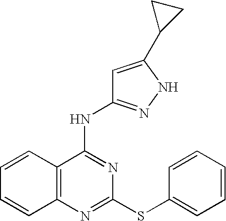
C1=CC2=C(C=C1)N=C(SC1=CC=CC=C1)N=C2NC1=NNC(C2CC2)=C1
